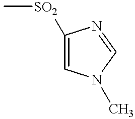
C[SO2]C1=CN(C)C=N1
